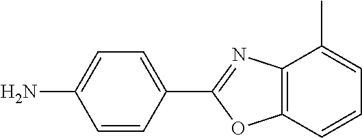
C1=CC(C2=NC3=C(O2)C=CC=C3C)=CC=C1N
